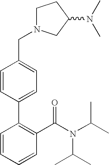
C1N(CC2=CC=C(C3=C(C(N(C(C)C)C(C)C)=O)C=CC=C3)C=C2)CC(N(C)C)C1
